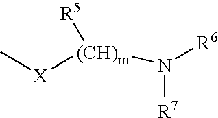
[(CH)m]([X]C)([R5])N([R6])[R7]
